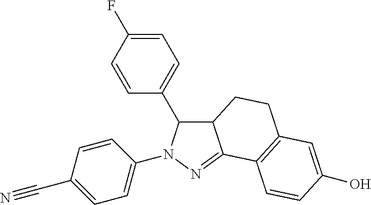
C12C(C3=CC=C(F)C=C3)N(C3=CC=C(C#N)C=C3)N=C1C1=C(CC2)C=C(O)C=C1
